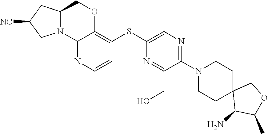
C12=NC=CC(SC3=CN=C(N4CCC5(CC4)C(N)C(C)OC5)C(CO)=N3)=C1OCC1N2CC([NC])C1
